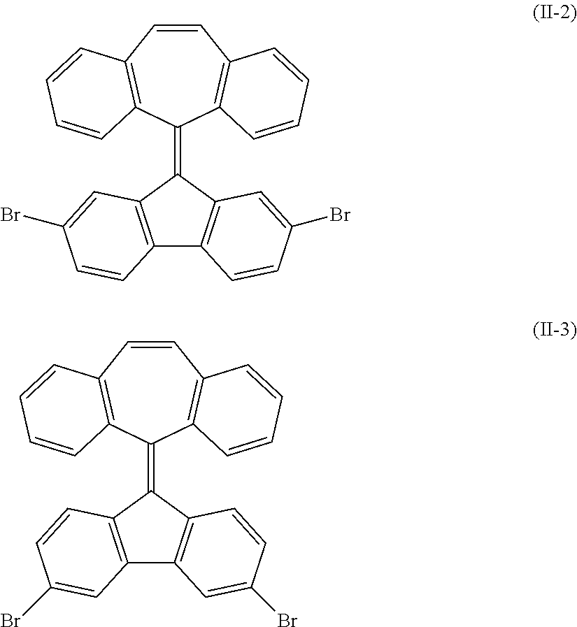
C12=C(C(=C3C4=C(C=CC5=C3C=CC=C5)C=CC=C4)C3=C1C=CC(Br)=C3)C=C(Br)C=C2.C12=C(C(=C3C4=C(C=CC5=C3C=CC=C5)C=CC=C4)C3=C1C=C(Br)C=C3)C=CC(Br)=C2
